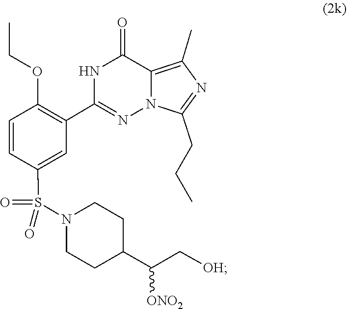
C1C(C(C[OH])[ONO2])CCN(S(=O)(C2=CC(C3=NN4C(CCC)=NC(C)=C4C(=O)N3)=C(OCC)C=C2)=O)C1
